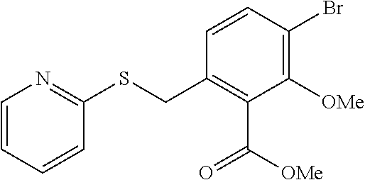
C1=CC(Br)=C([OMe])C(C([OMe])=O)=C1CSC1=NC=CC=C1
